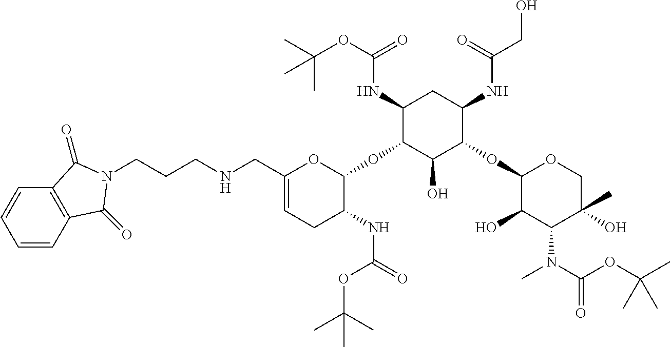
C1(CNCCCN2C(=O)C3=C(C=CC=C3)C2=O)=CCC(NC(=O)OC(C)(C)C)C(OC2C(O)C(OC3C(O)C(N(C)C(OC(C)(C)C)=O)C(O)(C)CO3)C(NC(CO)=O)CC2NC(OC(C)(C)C)=O)O1
